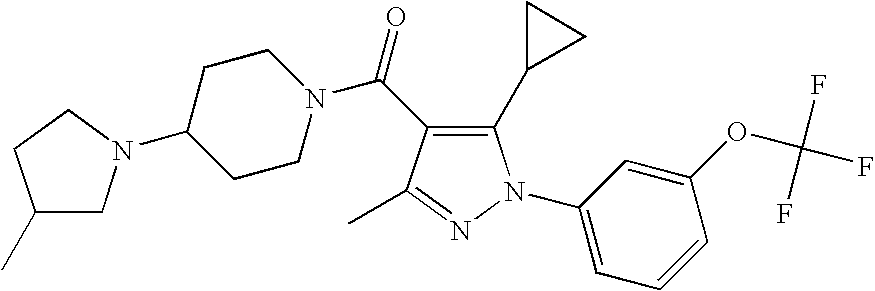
C(=O)(N1CCC(N2CC(C)CC2)CC1)C1=C(C2CC2)N(C2=CC=CC(OC(F)(F)F)=C2)N=C1C
